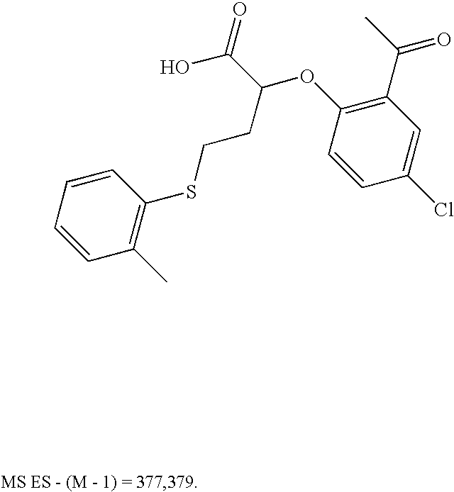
C1=CC(C)=C(SCCC(OC2=C(C(C)=O)C=C(Cl)C=C2)C(=O)O)C=C1
